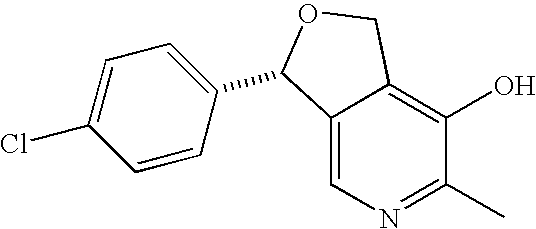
C12=CN=C(C)C(O)=C1COC2C1=CC=C(Cl)C=C1
